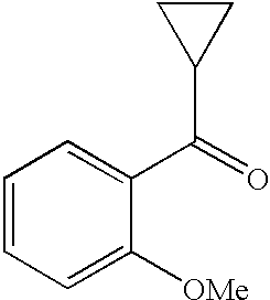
C1=CC=C([OMe])C(C(=O)C2CC2)=C1
